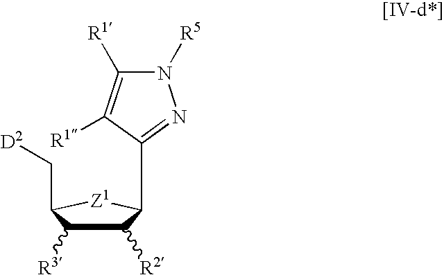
C1([R2])C([R3])C(C[D2])[Z1]C1C1=NN([R5])C([R1])=C1[R1]
